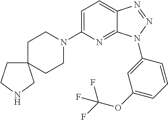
C1=C(N2CCC3(CC2)CCNC3)N=C2C(=C1)N=NN2C1=CC(OC(F)(F)F)=CC=C1
